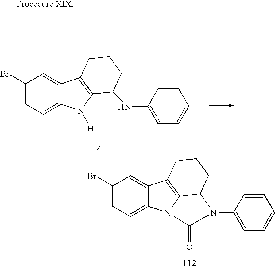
C1(Br)=CC=C2C(=C1)C1=C(N2[H])C(NC2=CC=CC=C2)CCC1.C1(Br)=CC=C2C(=C1)C1=C3N2C(=O)N(C2=CC=CC=C2)C3CCC1
